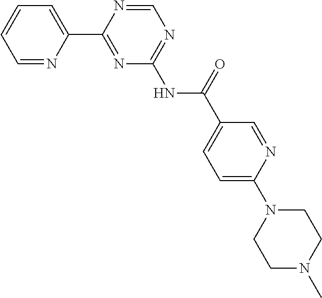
C1=NC(C2=NC(NC(=O)C3=CC=C(N4CCN(C)CC4)N=C3)=NC=N2)=CC=C1
